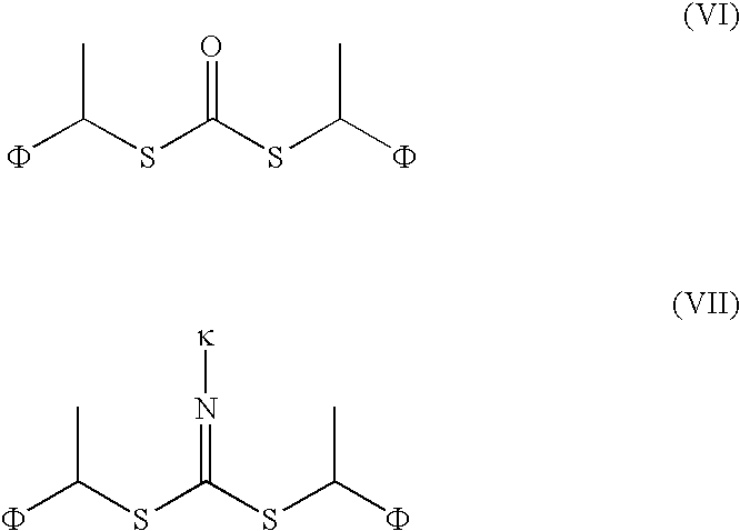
CC(SC(SC(F)C)=O)F.CC(SC(SC(F)C)=N[k])F
